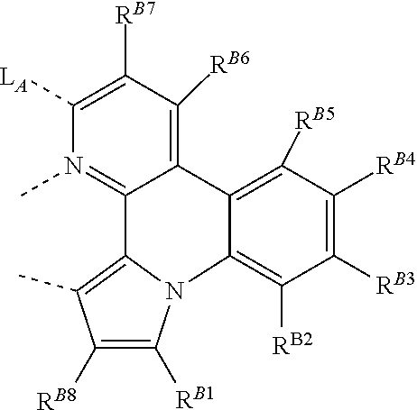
C1([LA])=C([RB7])C([RB6])=C2C(=N1C)C1=C(C)C([RB8])=C([RB1])N1C1=C([RB2])C([RB3])=C([RB4])C([RB5])=C21
